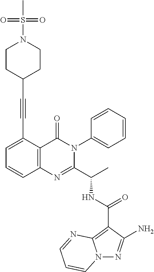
N(C(C1=NC2=C(C(=O)N1C1=CC=CC=C1)C(C#CC1CCN(S(=O)(=O)C)CC1)=CC=C2)C)C(C1=C2N(N=C1N)C=CC=N2)=O
